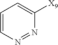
N1=NC=CC=C1[X9]
